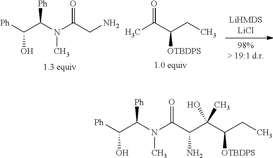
[Ph]C(C(N(C(CN)=O)C)[Ph])O.CC(=O)C(CC)[OTBDPS].[Ph]C(C(N(C(=O)C(C(C(CC)[OTBDPS])(O)C)N)C)[Ph])O
